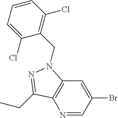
N1=CC(Br)=CC2=C1C(CC)=NN2CC1=C(Cl)C=CC=C1Cl
